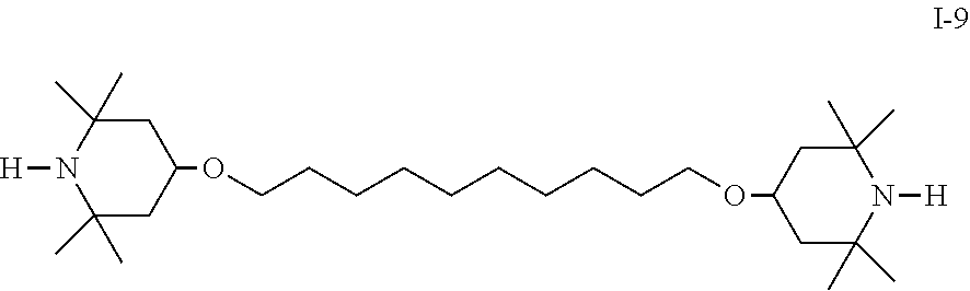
O(CCCCCCCCCCOC1CC(C)(C)N([H])C(C)(C)C1)C1CC(C)(C)N([H])C(C)(C)C1
